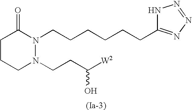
C1CCN(CCC([W2])O)N(CCCCCCC2=NN=NN2)C1=O
